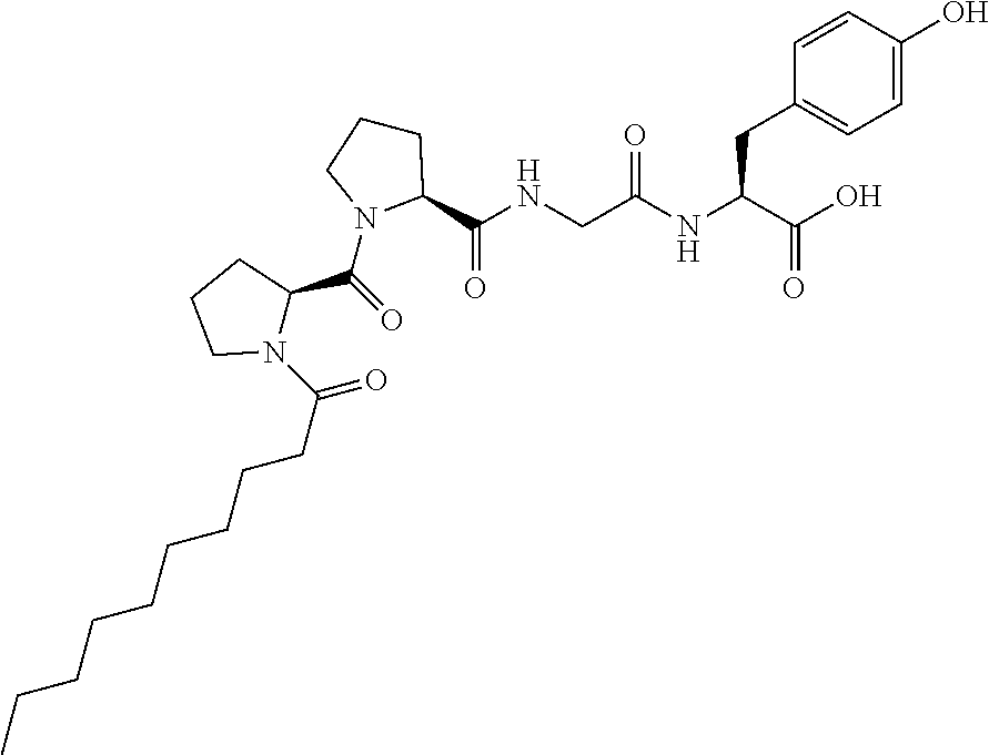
CCCCCCCCCC(=O)N1C(C(=O)N2C(C(NCC(NC(C(O)=O)CC3=CC=C(O)C=C3)=O)=O)CCC2)CCC1
